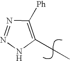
N1=NC([Ph])=C(CC)N1
